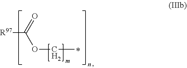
[R97]C(=O)OCC
